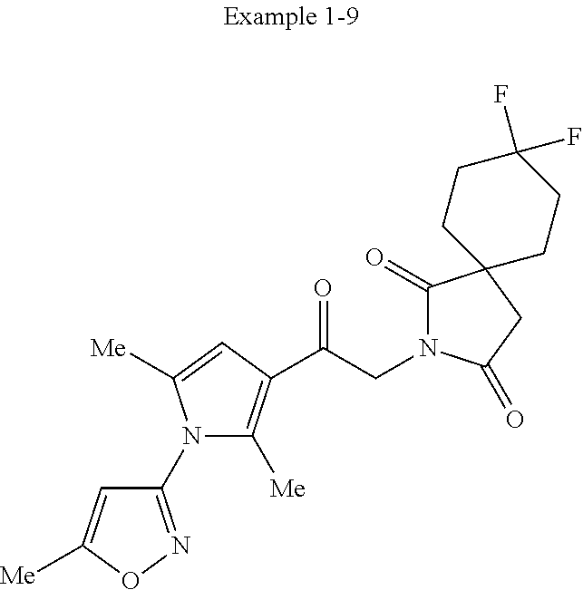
C1(N2C([Me])=C(C(CN3C(=O)C4(CC3=O)CCC(F)(F)CC4)=O)C=C2[Me])=NOC([Me])=C1
